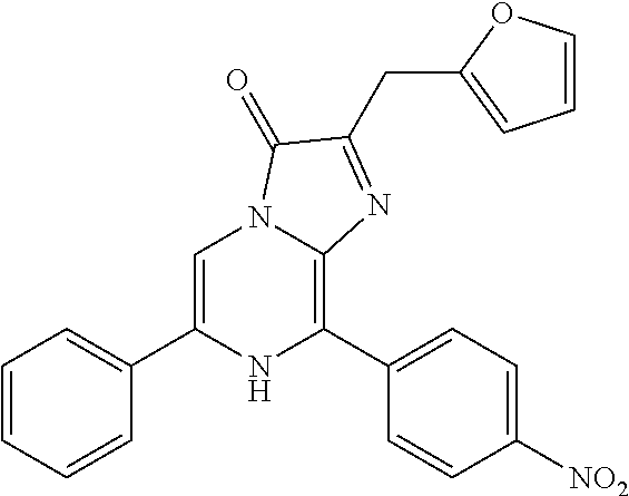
C1=C(C2=CC=CC=C2)NC(C2=CC=C([NO2])C=C2)=C2N1C(=O)C(CC1=CC=CO1)=N2
